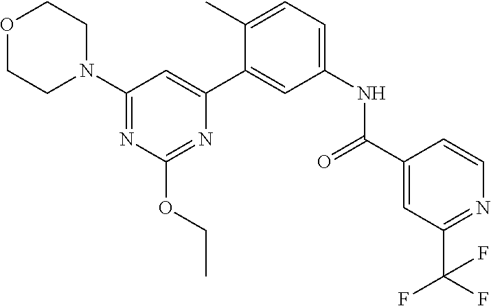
O1CCN(C2=NC(OCC)=NC(C3=CC(NC(C4=CC(C(F)(F)F)=NC=C4)=O)=CC=C3C)=C2)CC1
